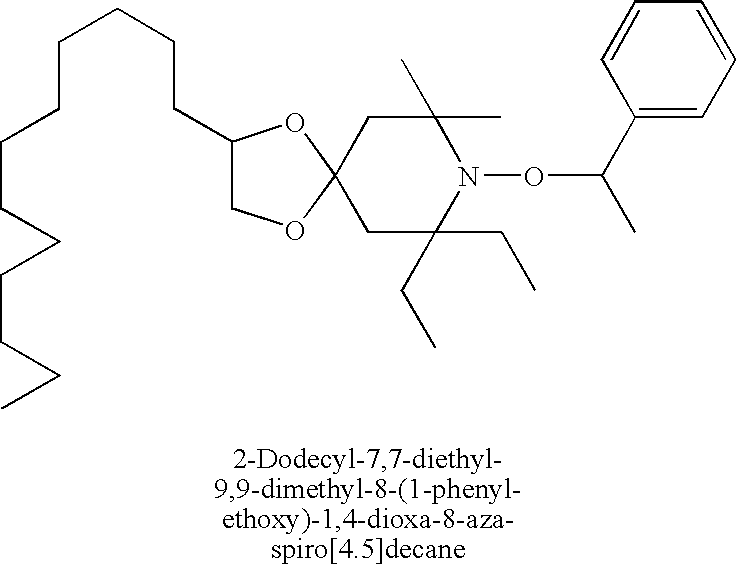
C1(CCCCCCCCCCCC)COC2(O1)CC(C)(C)N(OC(C)C1=CC=CC=C1)C(CC)(CC)C2
